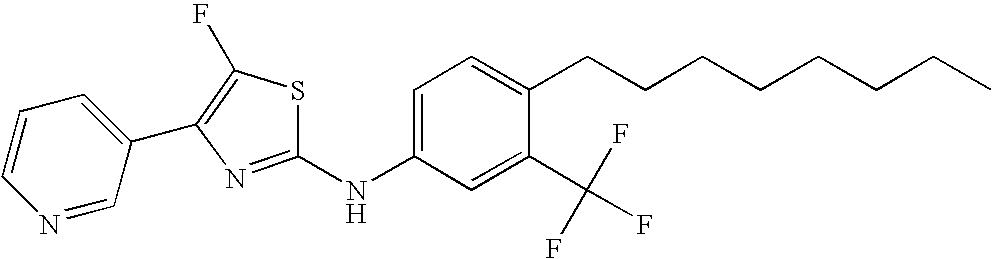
C1=CC=C(C2=C(F)SC(NC3=CC=C(CCCCCCCC)C(C(F)(F)F)=C3)=N2)C=N1
